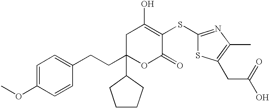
C1C(CCC2=CC=C(OC)C=C2)(C2CCCC2)OC(=O)C(SC2=NC(C)=C(CC(O)=O)S2)=C1O
